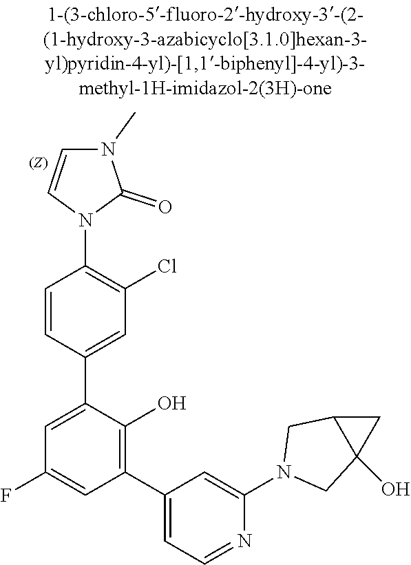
C12(O)CN(C3=CC(C4=C(O)C(C5=CC(Cl)=C(N6C=CN(C)C6=O)C=C5)=CC(F)=C4)=CC=N3)CC1C2
